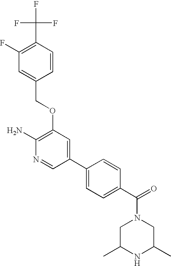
C1(C)CN(C(C2=CC=C(C3=CC(OCC4=CC(F)=C(C(F)(F)F)C=C4)=C(N)N=C3)C=C2)=O)CC(C)N1
